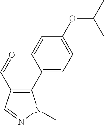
C1(C2=CC=C(OC(C)C)C=C2)=C(C=O)C=NN1C
